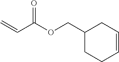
C=CC(OCC1CCC=CC1)=O
